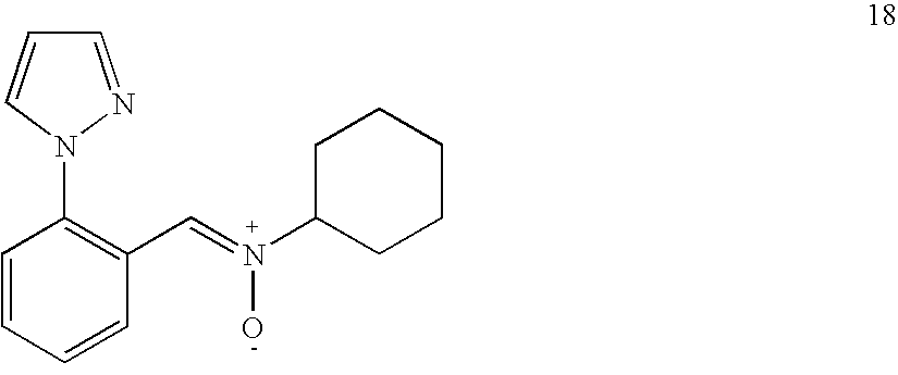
C1=CC=CC(C=N(C2CCCCC2)O)=C1N1N=CC=C1
